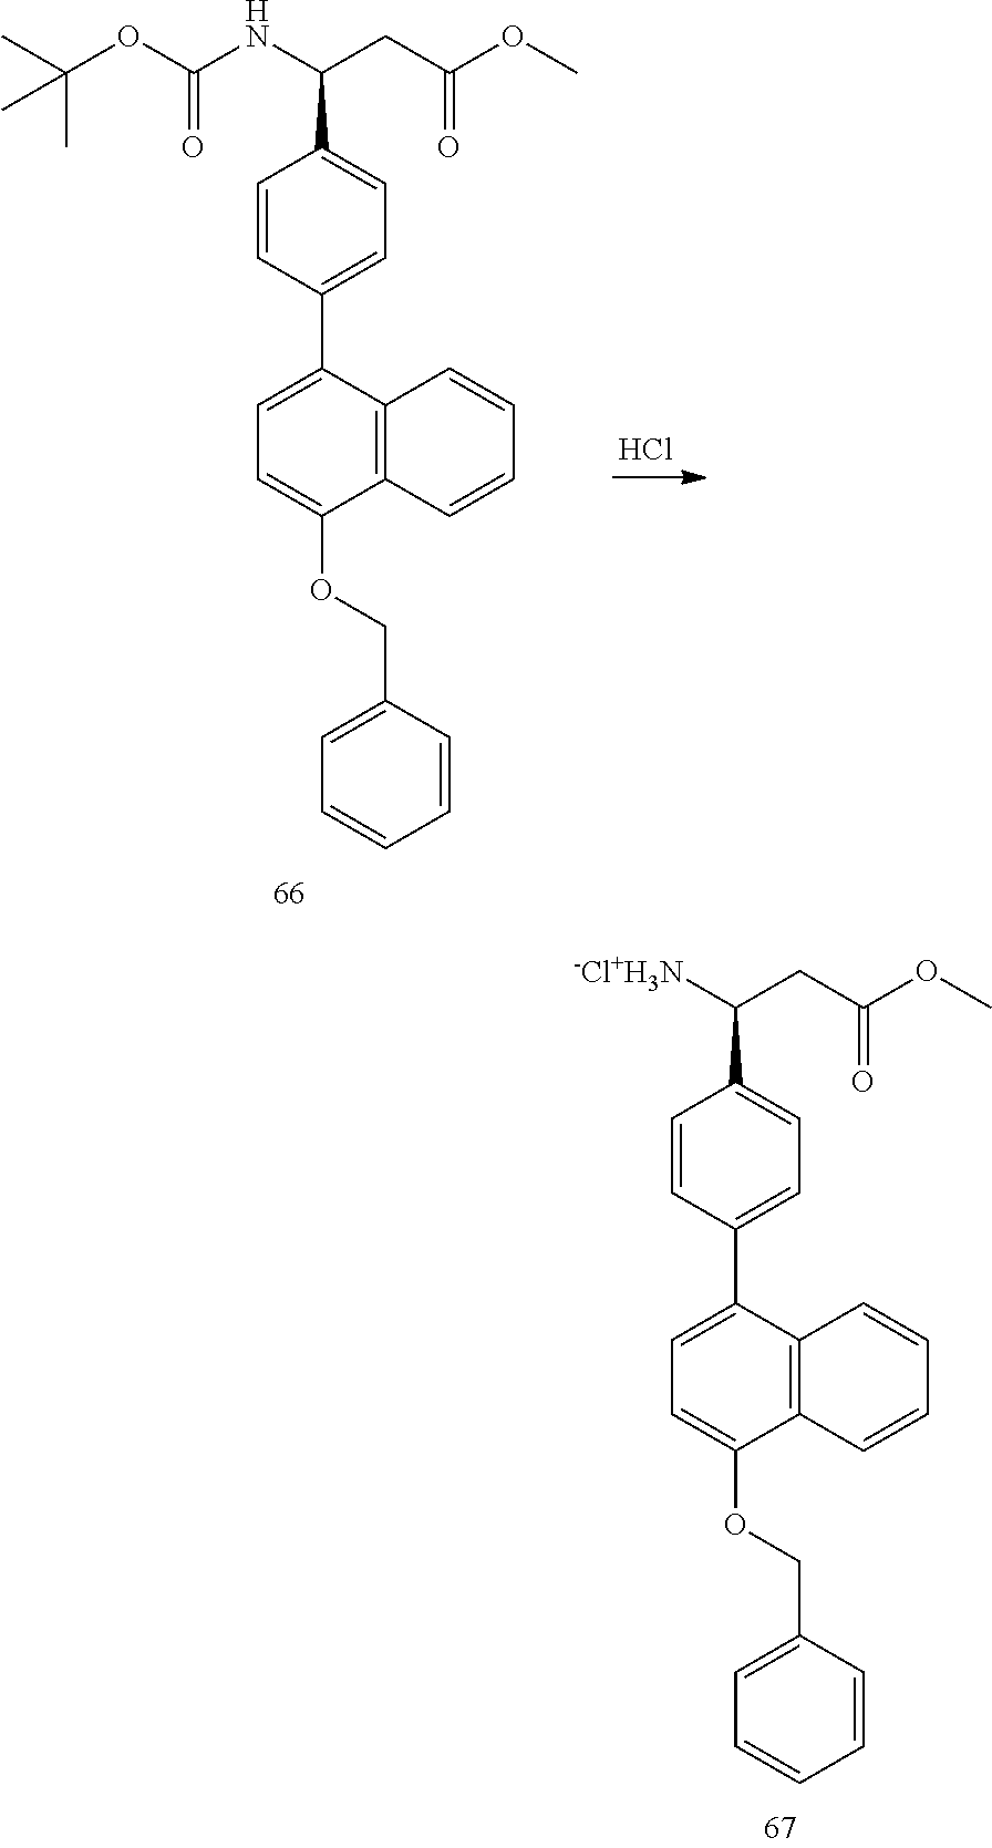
C1=C(C2=CC=C(C(NC(OC(C)(C)C)=O)CC(OC)=O)C=C2)C2=C(C(OCC3=CC=CC=C3)=C1)C=CC=C2.Cl.C1=C(C2=CC=C(C([-Cl+H3N])CC(OC)=O)C=C2)C2=C(C(OCC3=CC=CC=C3)=C1)C=CC=C2
